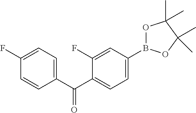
C1=C(C(C2=CC=C(B3OC(C)(C)C(C)(C)O3)C=C2F)=O)C=CC(F)=C1
